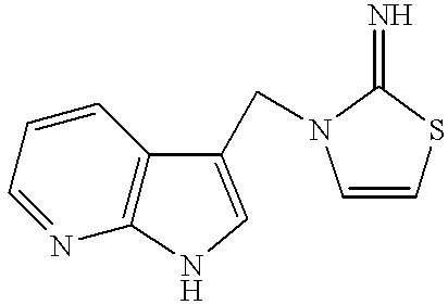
C12=C(NC=C1CN1C=CSC1=N)N=CC=C2
